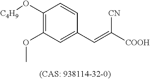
C1(O[C4H9])=C(OC)C=C(C=C([COOH])[CN])C=C1
